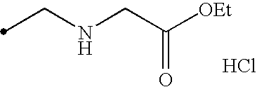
C(NCC([OEt])=O)C.Cl
